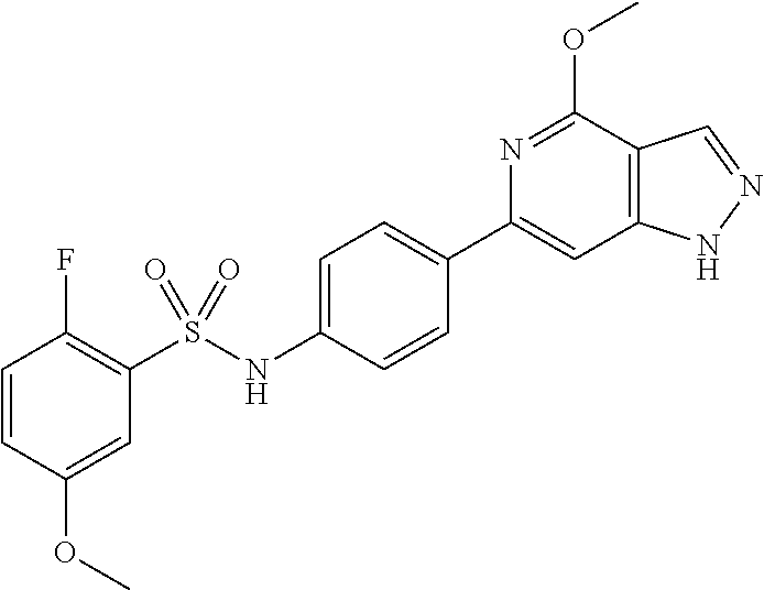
C1=CC(OC)=CC(S(NC2=CC=C(C3=CC4=C(C(OC)=N3)C=NN4)C=C2)(=O)=O)=C1F
